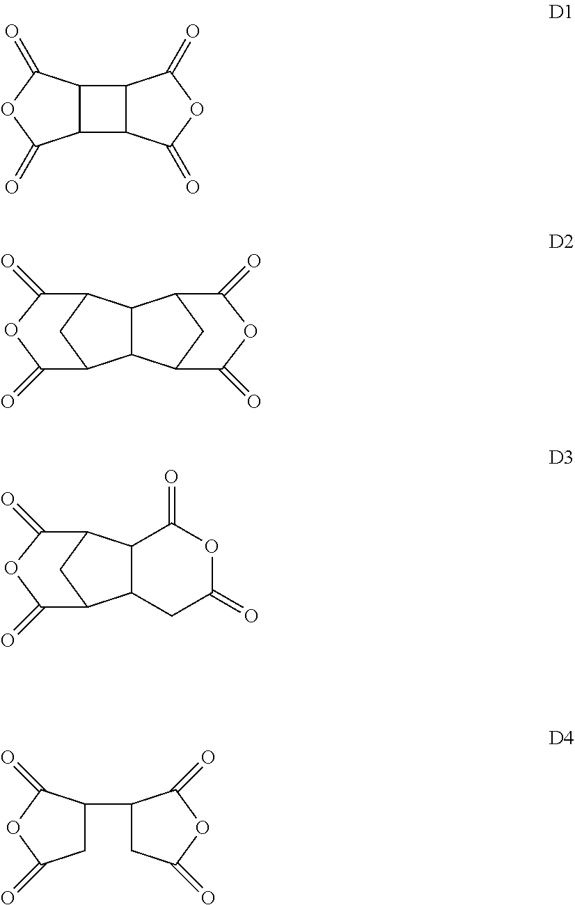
C12C(C(=O)OC1=O)C1C2C(=O)OC1=O.C12C(C3CC1C(=O)OC3=O)C1CC2C(=O)OC1=O.C12C(C3CC1C(=O)OC3=O)CC(=O)OC2=O.C1(C2CC(=O)OC2=O)CC(=O)OC1=O
